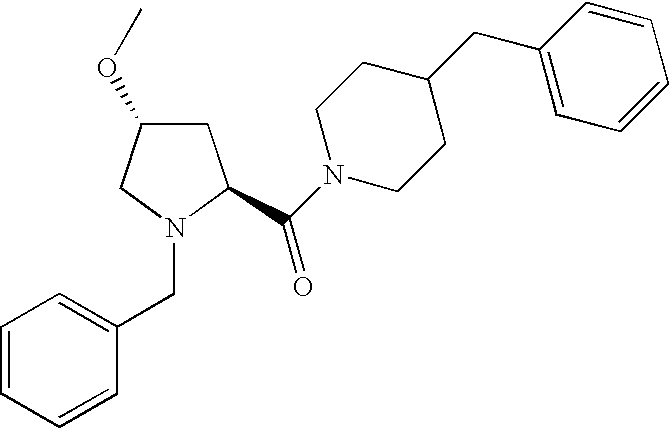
C1C(OC)CN(CC2=CC=CC=C2)C1C(N1CCC(CC2=CC=CC=C2)CC1)=O
